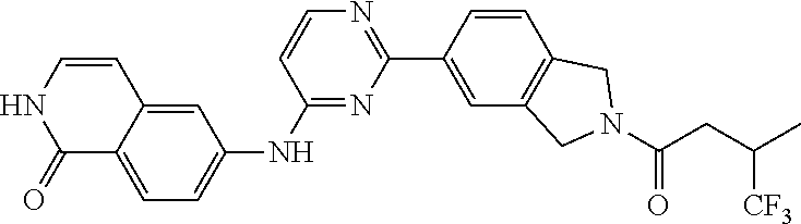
C1=CNC(=O)C2=CC=C(NC3=NC(C4=CC5=C(C=C4)CN(C(CC(C)[CF3])=O)C5)=NC=C3)C=C12
